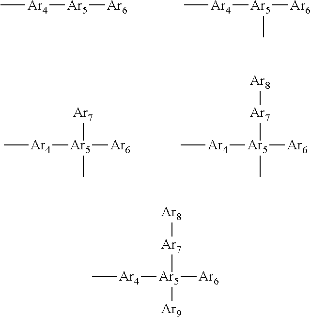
C[Ar4][Ar5][Ar6].C[Ar4][Ar5]([Ar6])C.C[Ar4][Ar5]([Ar6])(C)[Ar7].C[Ar4][Ar5]([Ar7][Ar8])(C)[Ar6].C[Ar4][Ar5]([Ar7][Ar8])([Ar9])[Ar6]
